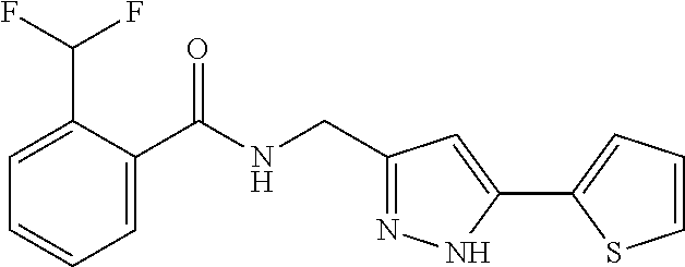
C1=C(C(F)F)C(C(NCC2=NNC(C3=CC=CS3)=C2)=O)=CC=C1
